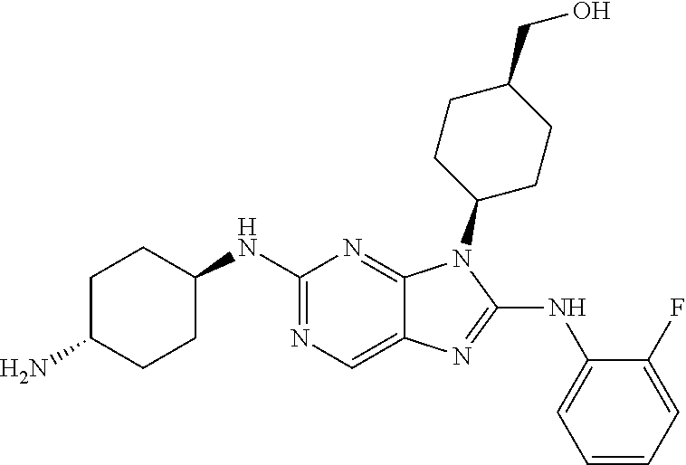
N1=C(NC2CCC(N)CC2)N=C2C(=C1)N=C(NC1=CC=CC=C1F)N2C1CCC(CO)CC1
